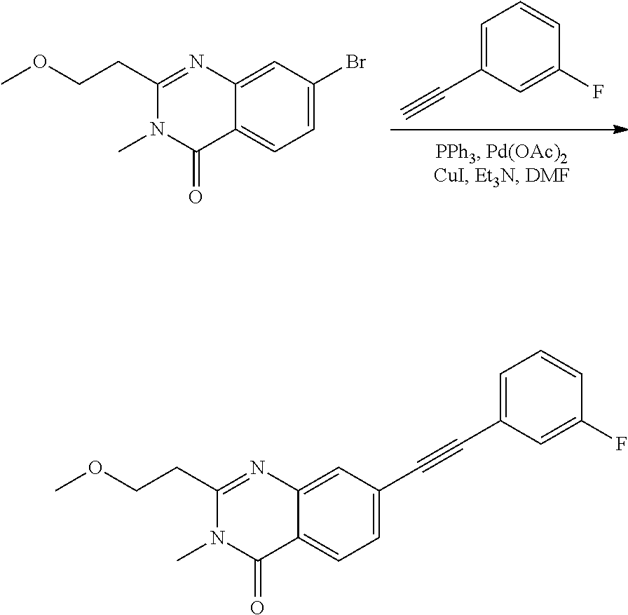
C1=C(C#C)C=C(F)C=C1.C12=CC=C(Br)C=C1N=C(CCOC)N(C)C2=O.C(C1=CC=C2C(=C1)N=C(CCOC)N(C)C2=O)#CC1=CC=CC(F)=C1
